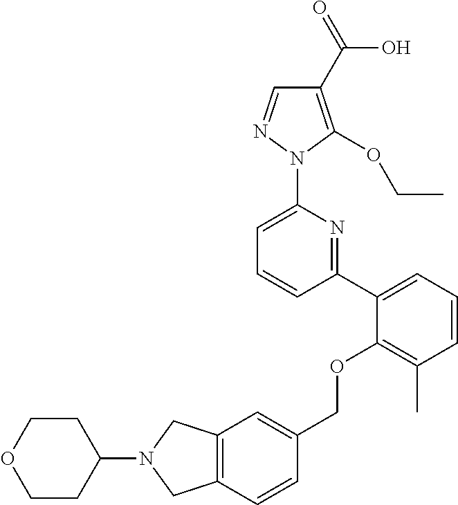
C1(C2=CC=CC(C)=C2OCC2=CC3=C(C=C2)CN(C2CCOCC2)C3)=NC(N2N=CC(C(=O)O)=C2OCC)=CC=C1
